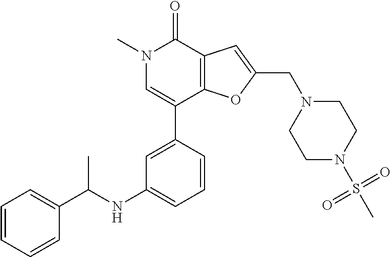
N1(C)C=C(C2=CC(NC(C3=CC=CC=C3)C)=CC=C2)C2=C(C1=O)C=C(CN1CCN(S(C)(=O)=O)CC1)O2
